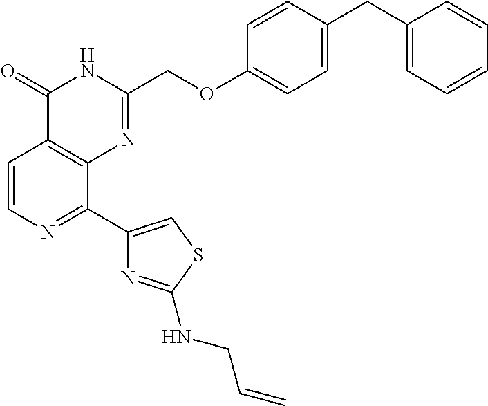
C1=CN=C(C2=CSC(NCC=C)=N2)C2=C1C(=O)NC(COC1=CC=C(CC3=CC=CC=C3)C=C1)=N2
